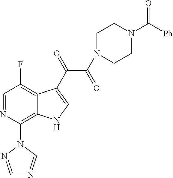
C1=NC(N2N=CN=C2)=C2C(=C1F)C(C(=O)C(N1CCN(C(=O)[Ph])CC1)=O)=CN2
